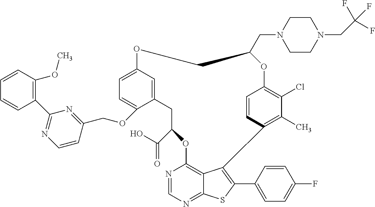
C12=C3C(=NC=N1)SC(C1=CC=C(F)C=C1)=C3C1=C(C)C(Cl)=C(C=C1)OC(CN1CCN(CC(F)(F)F)CC1)COC1=CC=C(OCC3=NC(C4=C(OC)C=CC=C4)=NC=C3)C(=C1)CC(C(O)=O)O2
